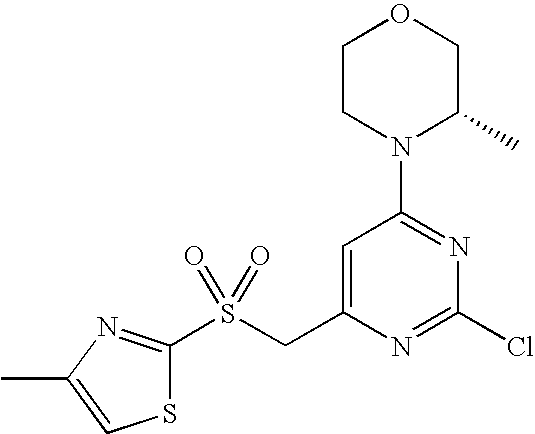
N1(C2=NC(Cl)=NC(CS(=O)(=O)C3=NC(C)=CS3)=C2)C(C)COCC1
